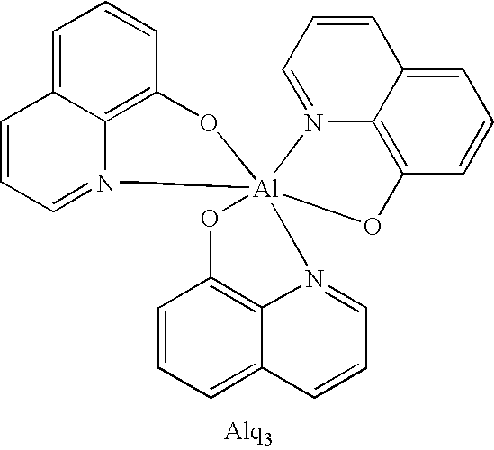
[Al]123(N4=CC=CC5=CC=CC(=C45)O1)(OC1=C4C(=CC=C1)C=CC=N24)OC1=C2C(=CC=C1)C=CC=N32
